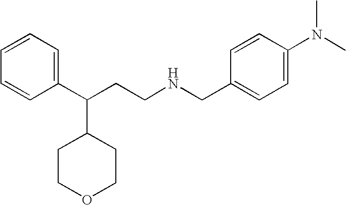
C1COCCC1C(CCNCC1=CC=C(N(C)C)C=C1)C1=CC=CC=C1
